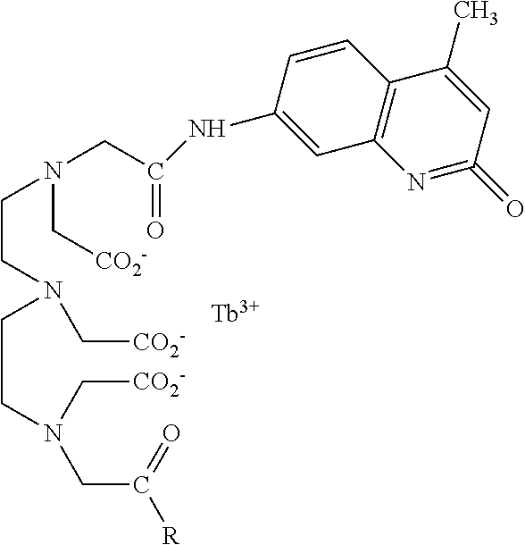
N(C1=CC2=C(C=C1)C(C)=CC(=O)=N2)C(CN(C[CO2-])CCN(C[CO2-])CCN(C[CO2-])CC(=O)[R])=O.[Tb]
